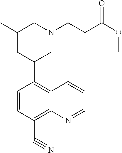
C1(C)CC(C2=C3C(=C(C#N)C=C2)N=CC=C3)CN(CCC(OC)=O)C1
